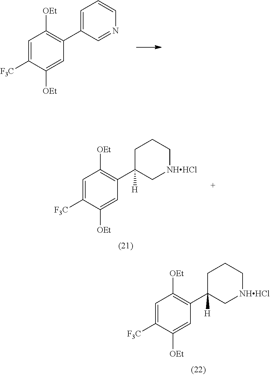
C1=C([F3C])C([OEt])=CC(C2=CC=CN=C2)=C1[OEt].C1=C([F3C])C([OEt])=CC(C2([H])C[NHHCl]CCC2)=C1[OEt].C1=C([F3C])C([OEt])=CC(C2([H])C[NHHCl]CCC2)=C1[OEt]
